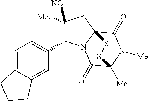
C1([Me])([NC])C(C2=CC=C3C(=C2)CCC3)N2C3(C1)C(=O)N([Me])C([Me])(C2=O)SS3
